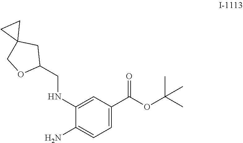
C1(NCC2CC3(CO2)CC3)=CC(C(OC(C)(C)C)=O)=CC=C1N
